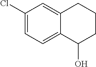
C1(Cl)=CC=C2C(=C1)CCCC2O
